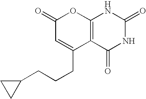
C12=C(C(=O)NC(=O)N1)C(CCCC1CC1)=CC(=O)O2
